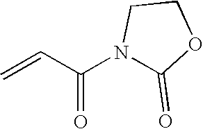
C=CC(N1C(=O)OCC1)=O
